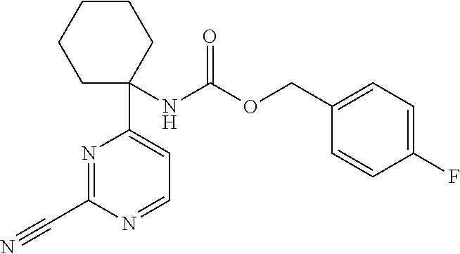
N(C(OCC1=CC=C(F)C=C1)=O)C1(C2=CC=NC(C#N)=N2)CCCCC1
